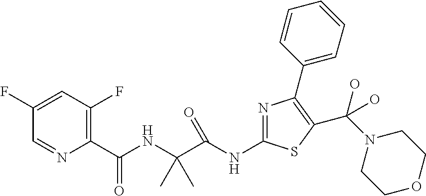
N(C(C(NC(C1=C(F)C=C(F)C=N1)=O)(C)C)=O)C1=NC(C2=CC=CC=C2)=C(C(N2CCOCC2)(O)O)S1
